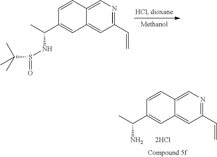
C1(C=C)=NC=C2C(=C1)C=C(C(C)NS(=O)C(C)(C)C)C=C2.C1(C=C)=NC=C2C(=C1)C=C(C(C)N)C=C2
